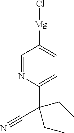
C1=NC(C(CC)(C#N)CC)=CC=C1[Mg]Cl
